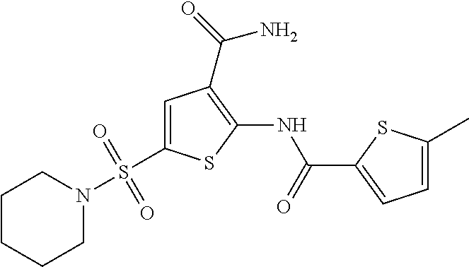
C1=C(S(N2CCCCC2)(=O)=O)SC(NC(=O)C2=CC=C(C)S2)=C1C(=O)N
